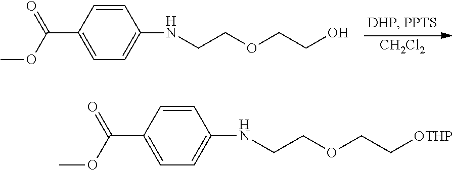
[CH2Cl2].C(COCCO)NC1=CC=C(C(=O)OC)C=C1.C(COCC[OTHP])NC1=CC=C(C(=O)OC)C=C1
